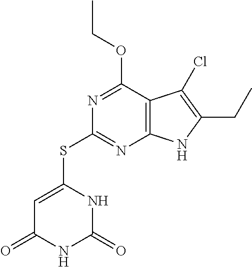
C12=C(C(OCC)=NC(SC3=CC(=O)NC(=O)N3)=N1)C(Cl)=C(CC)N2
